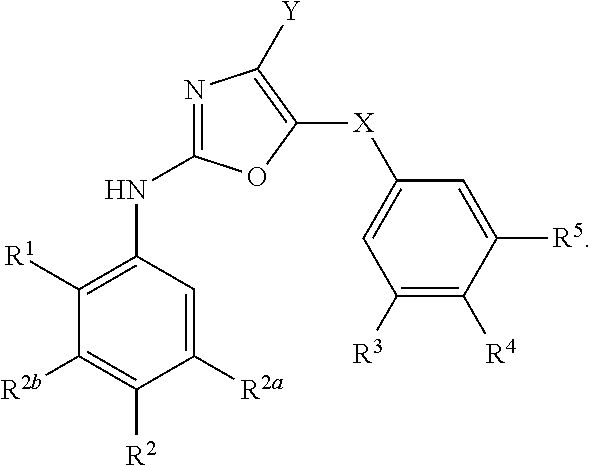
C1([R2b])=C([R2])C([R2a])=CC(NC2=NC([Y])=C([X]C3=CC([R3])=C([R4])C([R5])=C3)O2)=C1[R1]
